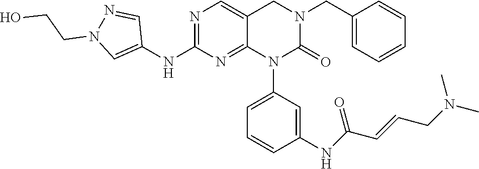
C1(CN2CC3=CN=C(NC4=CN(CCO)N=C4)N=C3N(C3=CC=CC(NC(C=CCN(C)C)=O)=C3)C2=O)=CC=CC=C1
